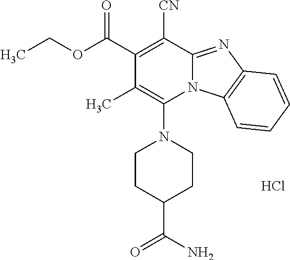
Cl.CC1=C(N2CCC(C(N)=O)CC2)N2C(=NC3=C2C=CC=C3)C([CN])=C1C(=O)OCC
